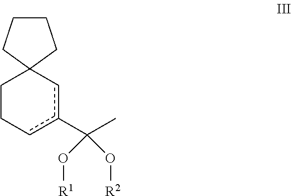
C1CCC2(C1)CCcc(C(C)(O[R1])O[R2])c2
